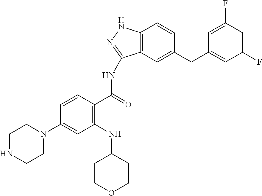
C12=C(C=C(CC3=CC(F)=CC(F)=C3)C=C1)C(NC(C1=C(NC3CCOCC3)C=C(N3CCNCC3)C=C1)=O)=NN2
